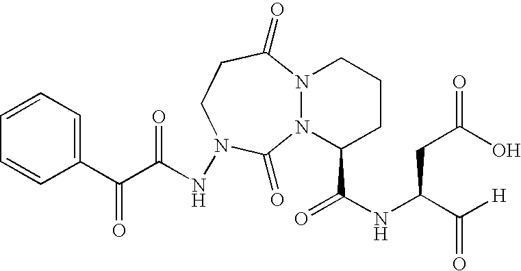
C1(C(C(NN2CCC(=O)N3N(C(C(NC(C([H])=O)CC(=O)O)=O)CCC3)C2=O)=O)=O)=CC=CC=C1
